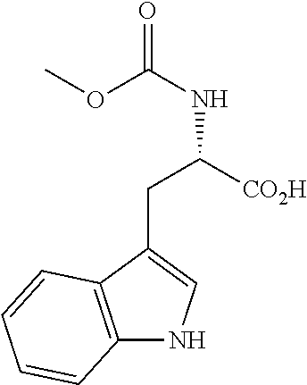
N(C(OC)=O)C(CC1=CNC2=C1C=CC=C2)[CO2H]
